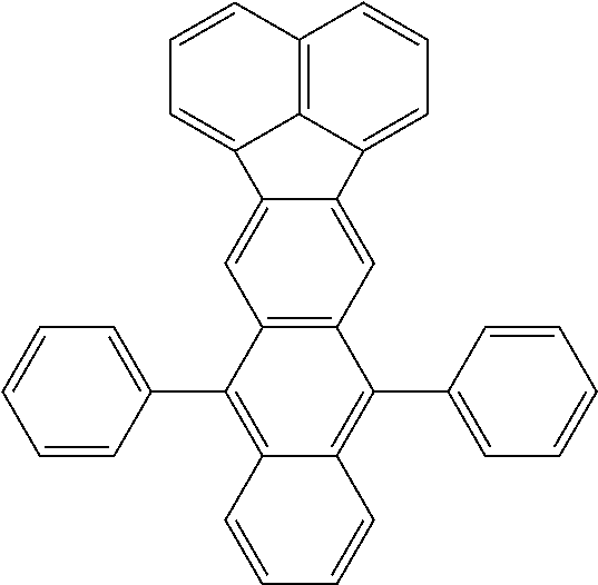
C12=C(C=C3C(=C1)C1=CC=CC4=C1C3=CC=C4)C(C1=CC=CC=C1)=C1C(=C2C2=CC=CC=C2)C=CC=C1
